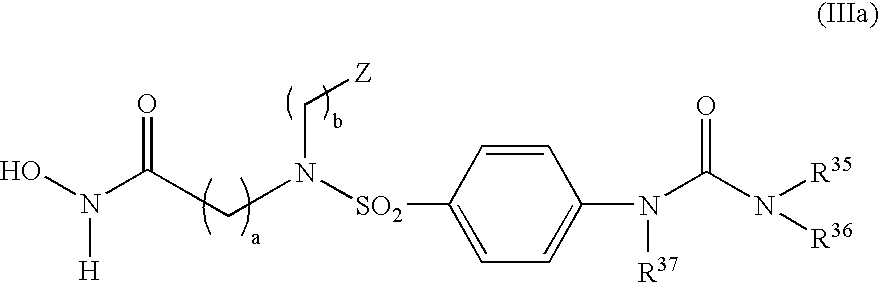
ON(C(CN(C[Z])[SO2]C1=CC=C(N(C(N([R36])[R35])=O)[R37])C=C1)=O)[H]
